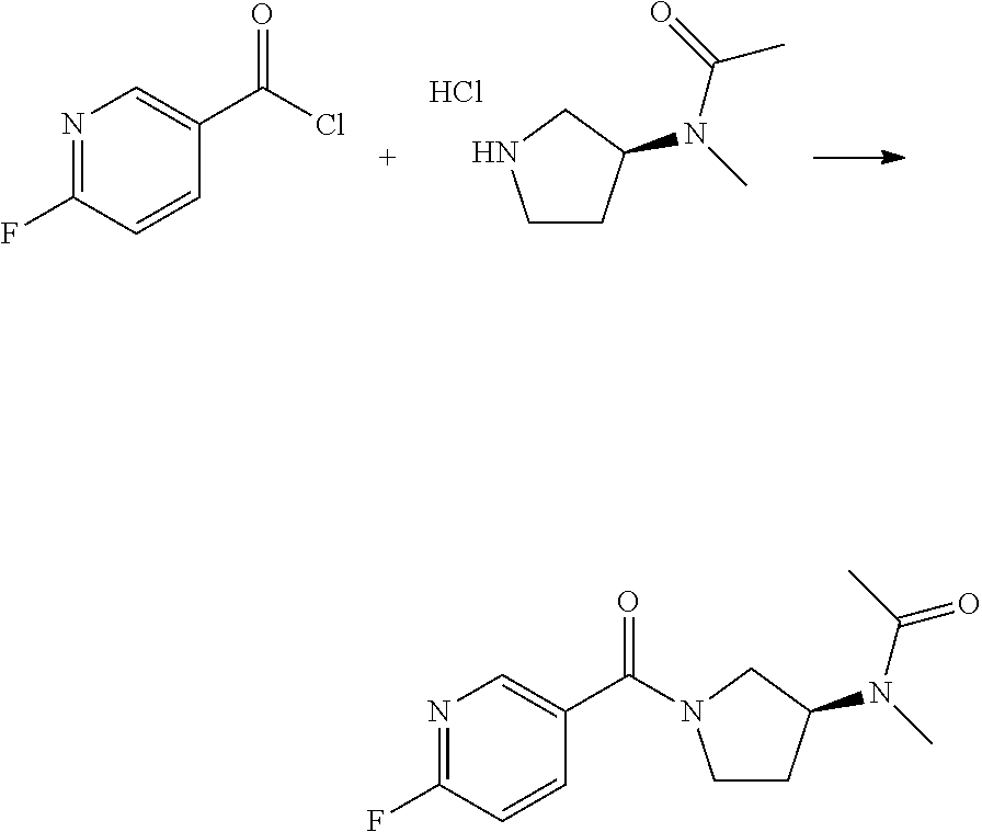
C1CC(N(C(C)=O)C)CN1.Cl.N1=C(F)C=CC(C(=O)Cl)=C1.N1=C(F)C=CC(C(=O)N2CCC(N(C(=O)C)C)C2)=C1
